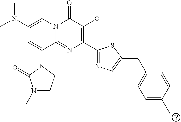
CN(C)C1=CN2C(=NC(C3=NC=C(CC4=CC=C(C)C=C4)S3)=C(O)C2=O)C(N2C(=O)N(C)CC2)=C1
